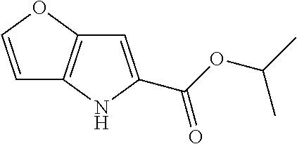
C1=COC2=C1NC(C(OC(C)C)=O)=C2
